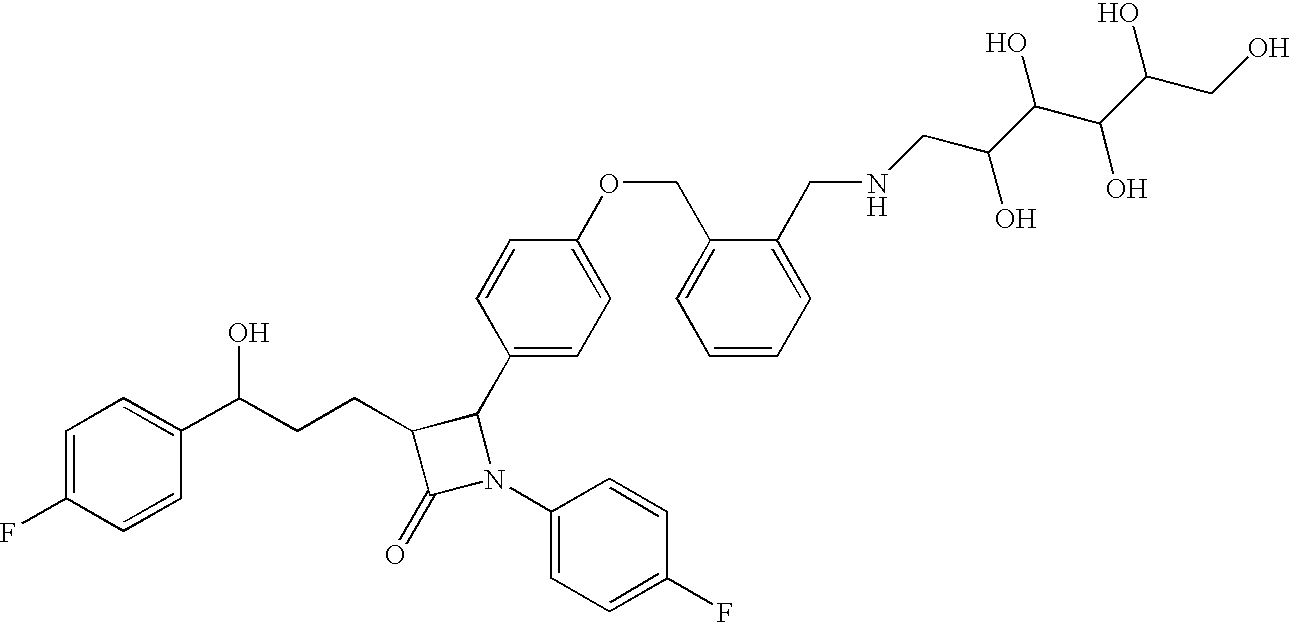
C1=C(F)C=CC(C(CCC2C(=O)N(C3=CC=C(F)C=C3)C2C2=CC=C(OCC3=CC=CC=C3CNCC(C(C(C(CO)O)O)O)O)C=C2)O)=C1
